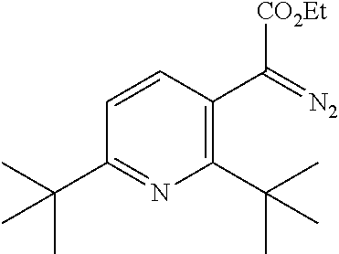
C1(C(C)(C)C)=C(C(=[N2])[CO2Et])C=CC(C(C)(C)C)=N1
